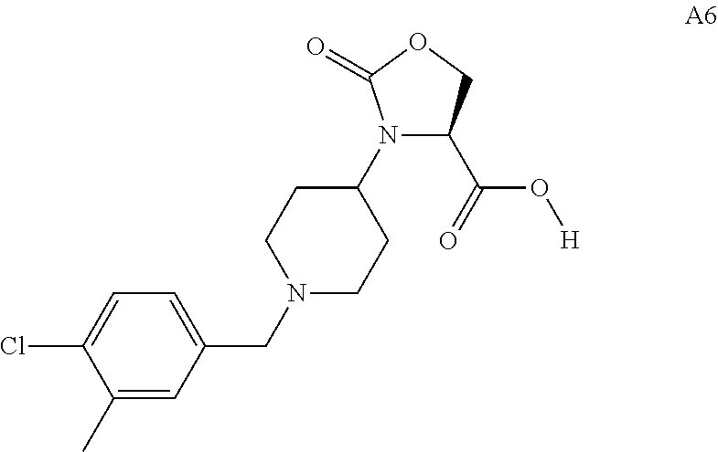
N1(C2CCN(CC3=CC=C(Cl)C(C)=C3)CC2)C(C(=O)O[H])COC1=O
